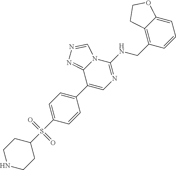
C1(C2=CN=C(NCC3=C4C(=CC=C3)OCC4)N3C2=NN=C3)=CC=C(S(C2CCNCC2)(=O)=O)C=C1
